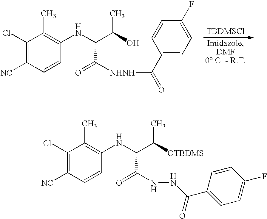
C1(Cl)=C([NC])C=CC(NC(C(C)O)C(=O)[NHNH]C(C2=CC=C(F)C=C2)=O)=C1C.[TBDMSCl].C1(Cl)=C([NC])C=CC(NC(C(C)[OTBDMS])C(=O)NNC(=O)C2=CC=C(F)C=C2)=C1C
